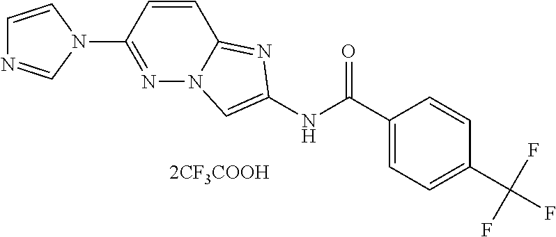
[2CF3COOH].N1(C2=NN3C(=NC(NC(C4=CC=C(C(F)(F)F)C=C4)=O)=C3)C=C2)C=CN=C1
